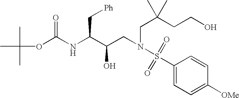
CC(C)(C)OC(NC(C(CN(CC(CCO)(C)C)S(C1=CC=C([OMe])C=C1)(=O)=O)O)C[Ph])=O
